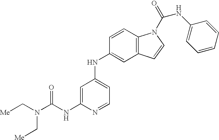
N1=CC=C(NC2=CC3=C(C=C2)N(C(=O)NC2=CC=CC=C2)C=C3)C=C1NC(N(C[Me])C[Me])=O
